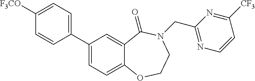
C1([F3CO])=CC=C(C2=CC=C3C(=C2)C(=O)N(CC2=NC=CC([CF3])=N2)CCO3)C=C1
